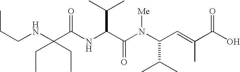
N(C(C(N(C(C(C)C)C=C(C)C(O)=O)[Me])=O)C(C)C)C(C(NCCC)(CC)CC)=O
